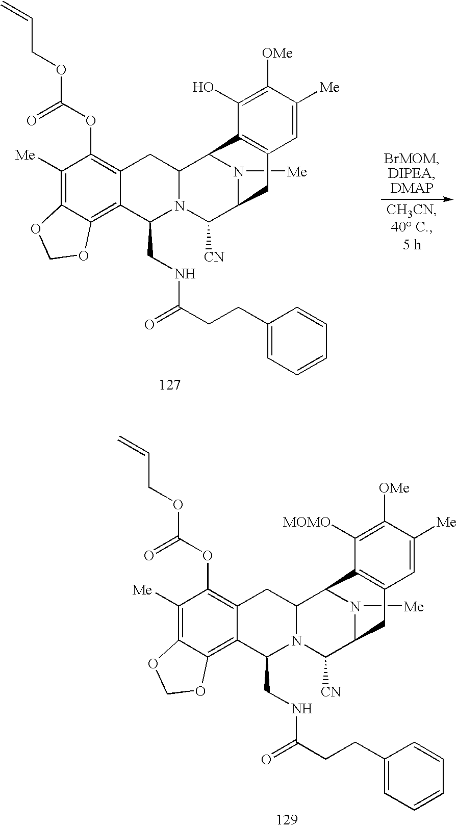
C1([Me])=C2C(=C3C(=C1OC(OCC=C)=O)CC1N(C([CN])C4N([Me])C1C1=C(C4)C=C([Me])C([OMe])=C1[MOMO])C3CNC(CCC1=CC=CC=C1)=O)OCO2.C1([Me])=C2C(=C3C(=C1OC(OCC=C)=O)CC1N(C([CN])C4N([Me])C1C1=C(C4)C=C([Me])C([OMe])=C1O)C3CNC(CCC1=CC=CC=C1)=O)OCO2
